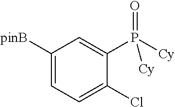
C1([pinB])=CC=C(Cl)C(P([Cy])(=O)[Cy])=C1
